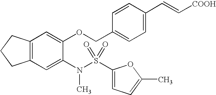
C12=C(C=C(N(C)S(C3=CC=C(C)O3)(=O)=O)C(OCC3=CC=C(C=C[COOH])C=C3)=C1)CCC2
